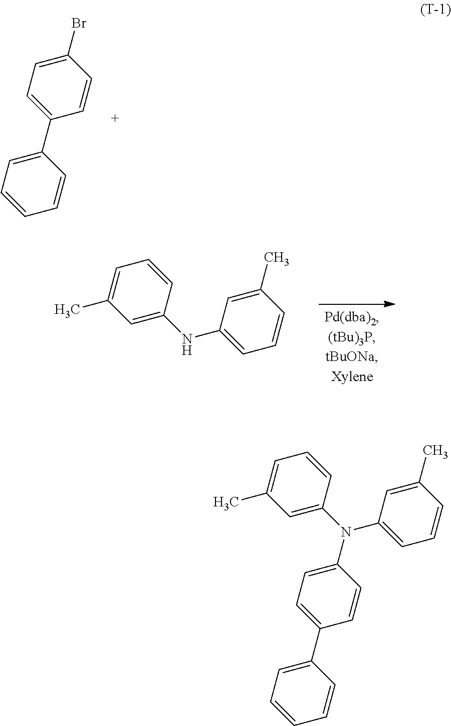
C1(Br)=CC=C(C2=CC=CC=C2)C=C1.C1=C(NC2=CC=CC(C)=C2)C=CC=C1C.C1=C(N(C2=CC=CC(C)=C2)C2=CC=C(C3=CC=CC=C3)C=C2)C=CC=C1C
